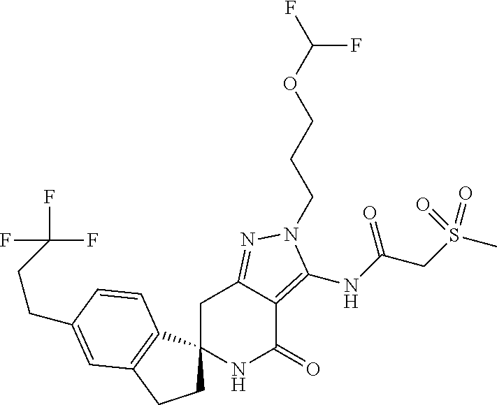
C1C2=NN(CCCOC(F)F)C(NC(CS(C)(=O)=O)=O)=C2C(=O)NC12CCC1=C2C=CC(CCC(F)(F)F)=C1
